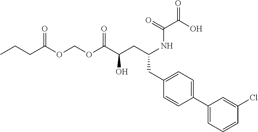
C1=CC(C2=CC=CC(Cl)=C2)=CC=C1CC(CC(C(=O)OCOC(CCC)=O)O)NC(C(O)=O)=O
